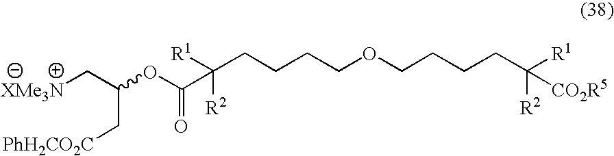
[R1]C(CCCCOCCCCC([R1])([R2])[CO2R5])([R2])C(OC(C[PhH2CO2C])C[XMe3N])=O
